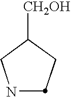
N1CC([CH2OH])CC1
